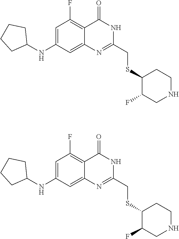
N1=C(CSC2C(F)CNCC2)NC(=O)C2=C(F)C=C(NC3CCCC3)C=C12.N1=C(CSC2C(F)CNCC2)NC(=O)C2=C(F)C=C(NC3CCCC3)C=C12
